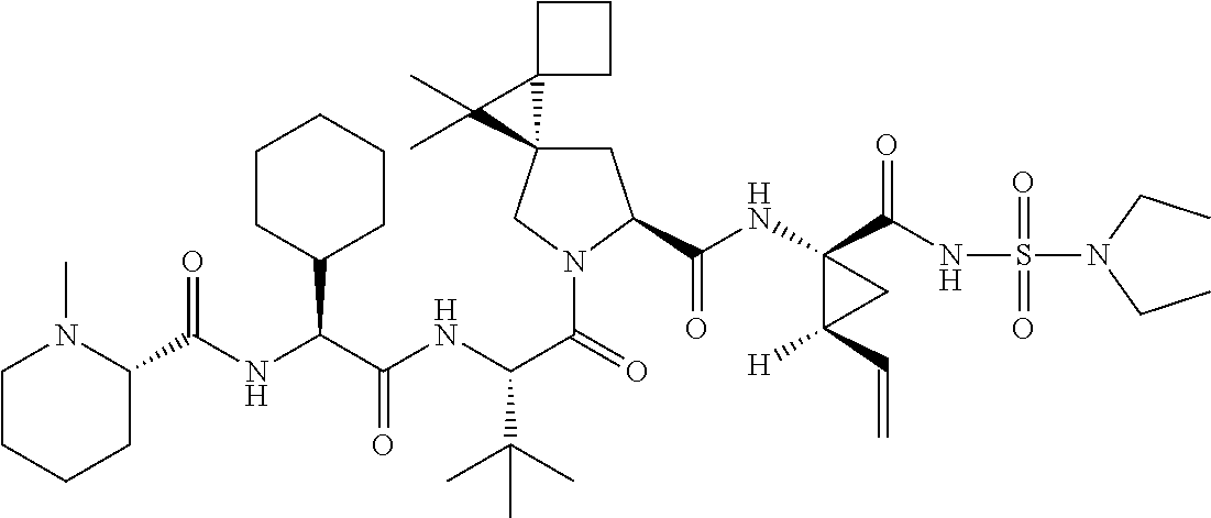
C1C2(CN(C(=O)C(NC(C(NC(=O)C3N(C)CCCC3)C3CCCCC3)=O)C(C)(C)C)C1C(NC1(C(NS(N(CC)CC)(=O)=O)=O)C([H])(C=C)C1)=O)C1(C2(C)C)CCC1
